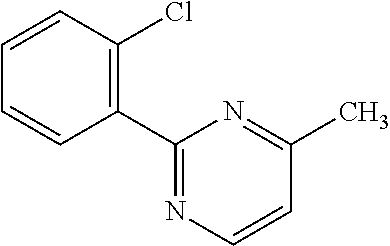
C1(C2=NC=CC(C)=N2)=C(Cl)C=CC=C1
